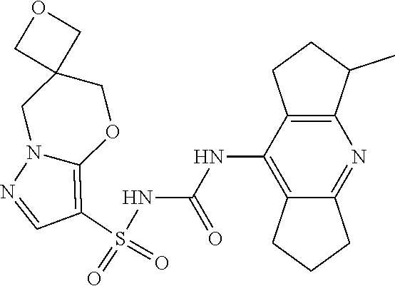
S(NC(NC1=C2C(=NC3=C1CCC3C)CCC2)=O)(C1=C2N(N=C1)CC1(CO2)COC1)(=O)=O
